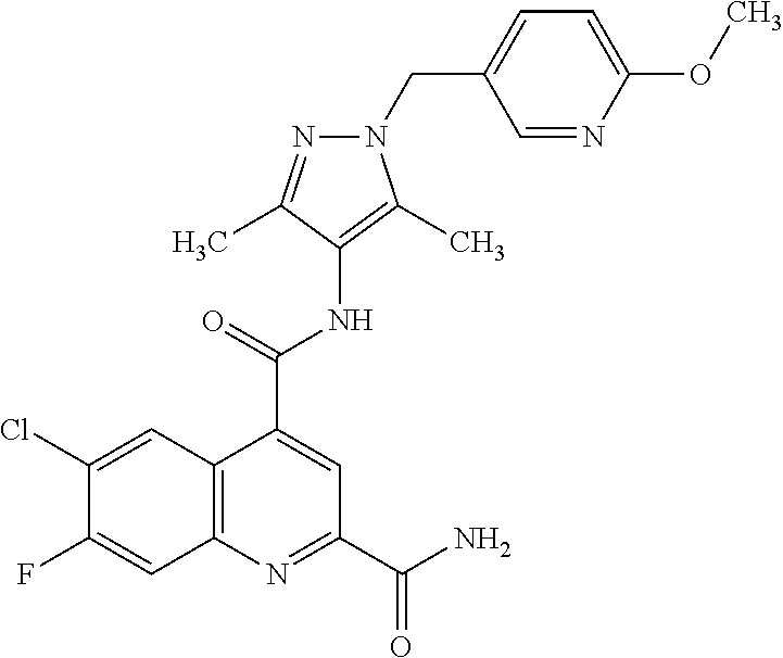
C12=C(N=C(C(=O)N)C=C1C(=O)NC1=C(C)N(CC3=CC=C(OC)N=C3)N=C1C)C=C(F)C(Cl)=C2
